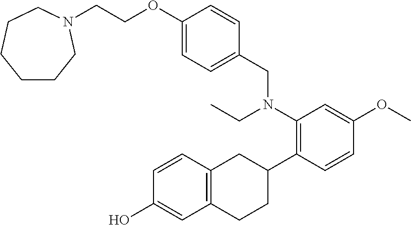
C1(OCCN2CCCCCC2)=CC=C(CN(C2=C(C3CC4=C(CC3)C=C(O)C=C4)C=CC(OC)=C2)CC)C=C1
